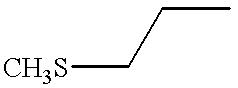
[CH3S]CCC
